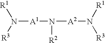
N([A1]N([A2]N([R1])[R3])[R2])([R1])[R3]
